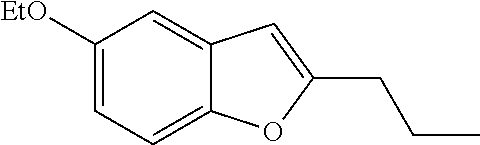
C1([EtO])=CC=C2C(=C1)C=C(CCC)O2
